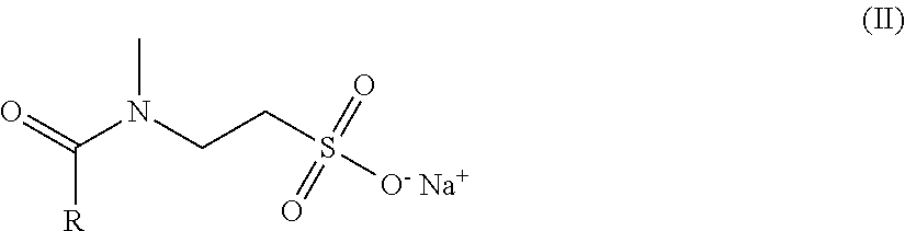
O=C(N(CCS([O- Na+])(=O)=O)C)[R]
